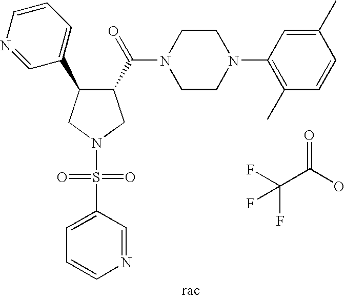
C1CN(C2=C(C)C=CC(C)=C2)CCN1C(C1C(C2=CC=CN=C2)CN(S(C2=CC=CN=C2)(=O)=O)C1)=O.O=C(O)C(F)(F)F
